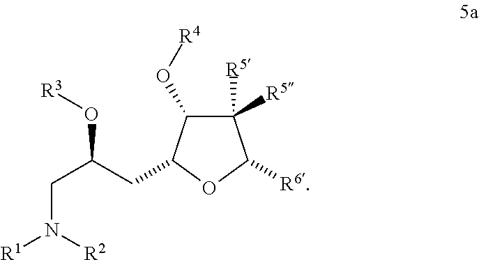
C1([R5])([R5])C(O[R4])C(CC(CN([R1])[R2])O[R3])OC1[R6]
